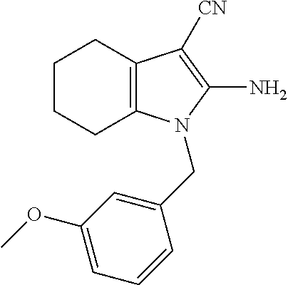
C1CCC2=C(C1)C([CN])=C(N)N2CC1=CC(OC)=CC=C1
